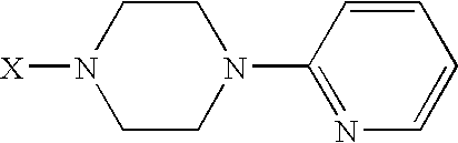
C1CN(C2=NC=CC=C2)CCN1[X]
